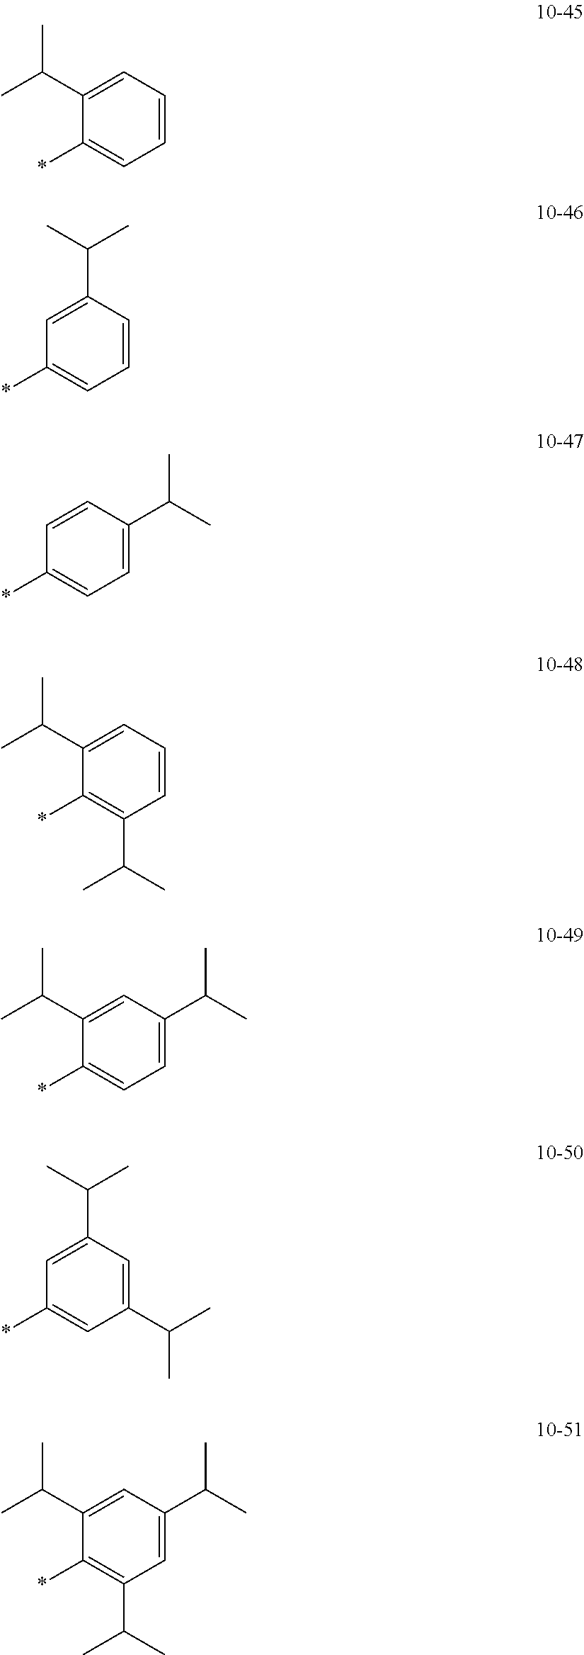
C1(*)=CC=CC=C1C(C)C.C1(*)=CC=CC(C(C)C)=C1.C1(*)=CC=C(C(C)C)C=C1.C1(*)=C(C(C)C)C=CC=C1C(C)C.C1(*)=CC=C(C(C)C)C=C1C(C)C.C1(*)=CC(C(C)C)=CC(C(C)C)=C1.C1(*)=C(C(C)C)C=C(C(C)C)C=C1C(C)C
